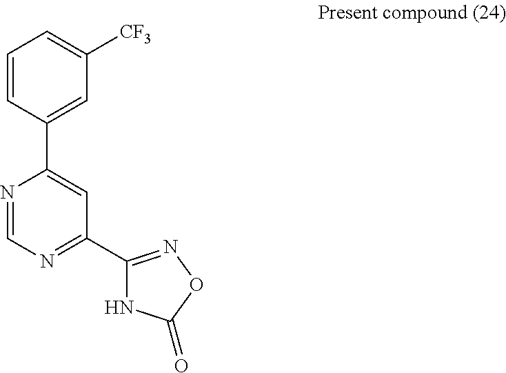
N1=CN=C(C2=NOC(=O)N2)C=C1C1=CC([CF3])=CC=C1
